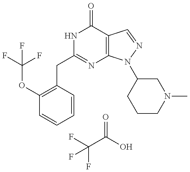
FC(F)(C(=O)O)F.C(C1=NC2=C(C(=O)N1)C=NN2C1CCCN(C)C1)C1=C(OC(F)(F)F)C=CC=C1
